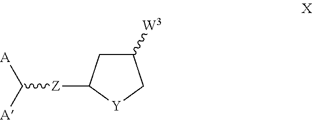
C1([W3])CC([Z]C([A])[A])[Y]C1
